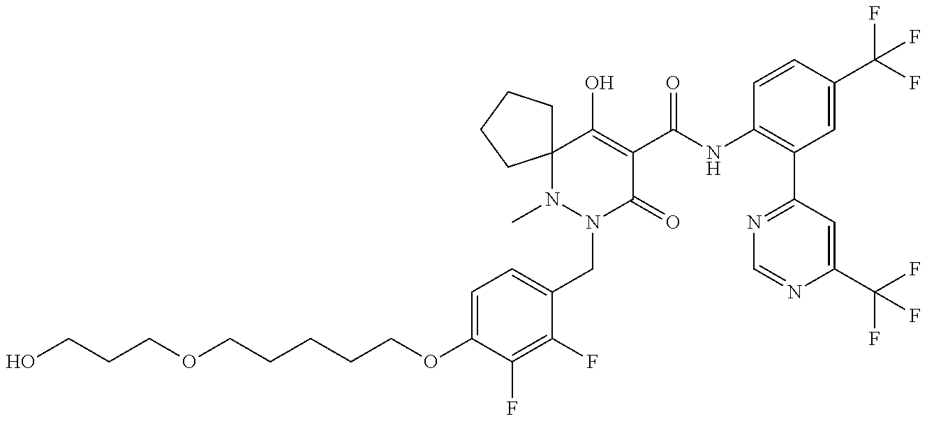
C(COC1=CC=C(CN2C(=O)C(C(NC3=C(C4=NC=NC(C(F)(F)F)=C4)C=C(C(F)(F)F)C=C3)=O)=C(O)C3(N2C)CCCC3)C(F)=C1F)CCCOCCCO
